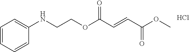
Cl.C1(NCCOC(C=CC(=O)OC)=O)=CC=CC=C1
